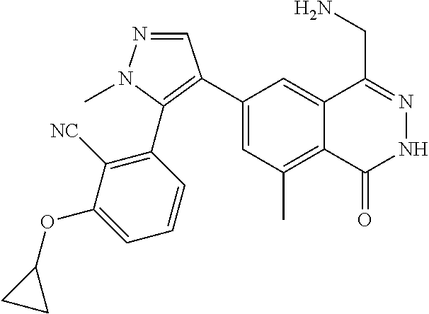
C1(C2=C(C3=C([NC])C(OC4CC4)=CC=C3)N(C)N=C2)=CC(C)=C2C(=C1)C(CN)=NNC2=O
